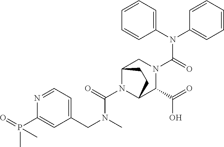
C(C1=CC=NC(P(=O)(C)C)=C1)N(C(N1C2C(C(=O)O)N(C(N(C3=CC=CC=C3)C3=CC=CC=C3)=O)CC1CC2)=O)C
